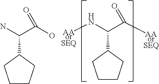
C1CCC(C(N)C(O)=O)C1.C1CCC(C(N[AAorSEQ])C([AAorSEQ])=O)C1
